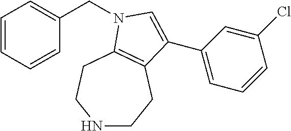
C(C1=CC=CC=C1)N1C2=C(CCNCC2)C(C2=CC=CC(Cl)=C2)=C1
